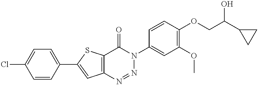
C12=C(SC(C3=CC=C(Cl)C=C3)=C1)C(=O)N(C1=CC(OC)=C(OCC(C3CC3)O)C=C1)N=N2
